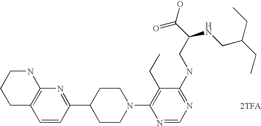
[2TFA].C1=CC(C2CCN(C3=C(CC)C(NCC(C(O)=O)NCC(CC)CC)=NC=N3)CC2)=NC2=C1CCCN2
